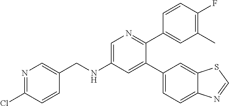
C(NC1=CN=C(C2=CC(C)=C(F)C=C2)C(C2=CC=C3C(=C2)SC=N3)=C1)C1=CN=C(Cl)C=C1
